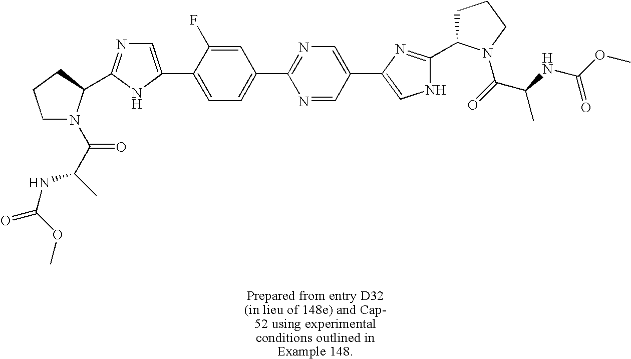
C1CCC(C2=NC=C(C3=CC=C(C4=NC=C(C5=CNC(C6CCCN6C(=O)C(NC(OC)=O)C)=N5)C=N4)C=C3F)N2)N1C(C(C)NC(=O)OC)=O
